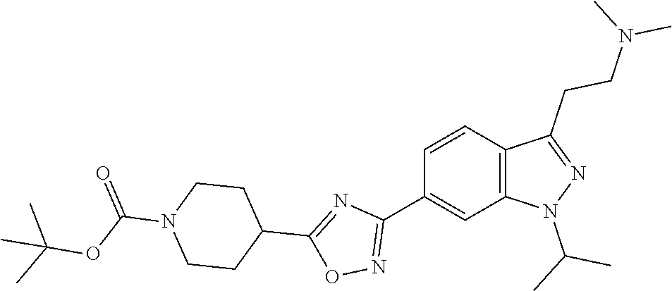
C1(C2=NOC(C3CCN(C(OC(C)(C)C)=O)CC3)=N2)=CC2=C(C=C1)C(CCN(C)C)=NN2C(C)C
